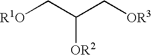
[OR1]CC(C[OR3])[OR2]
